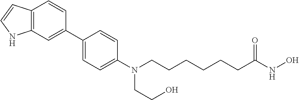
C1(C2=CC3=C(C=C2)C=CN3)=CC=C(N(CCCCCCC(NO)=O)CCO)C=C1
